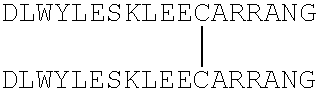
[DLWYLESKLEECARRANG][DLWYLESKLEECARRANG]
